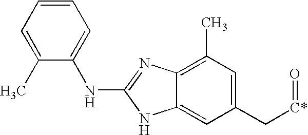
C1(C)=CC=CC=C1NC1=NC2=C(C)C=C(C[C*]=O)C=C2N1
